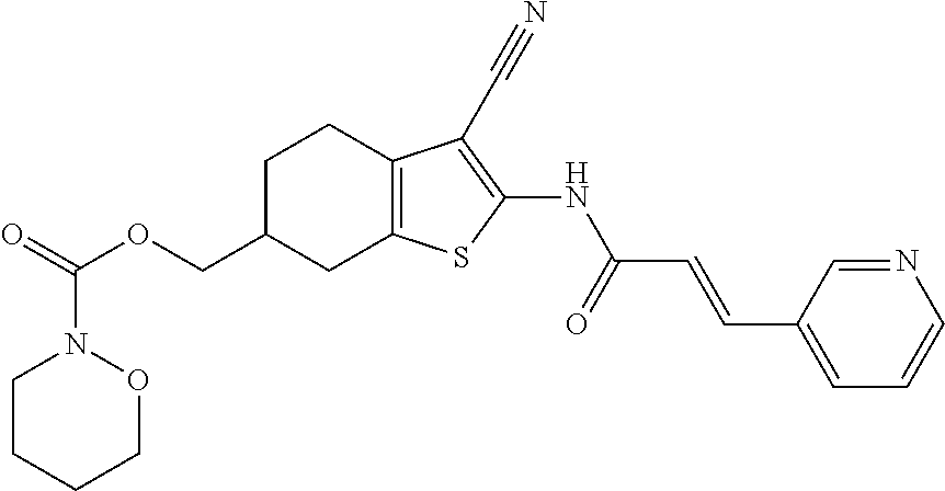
O(CC1CC2=C(CC1)C(C#N)=C(NC(C=CC1=CC=CN=C1)=O)S2)C(=O)N1CCCCO1
